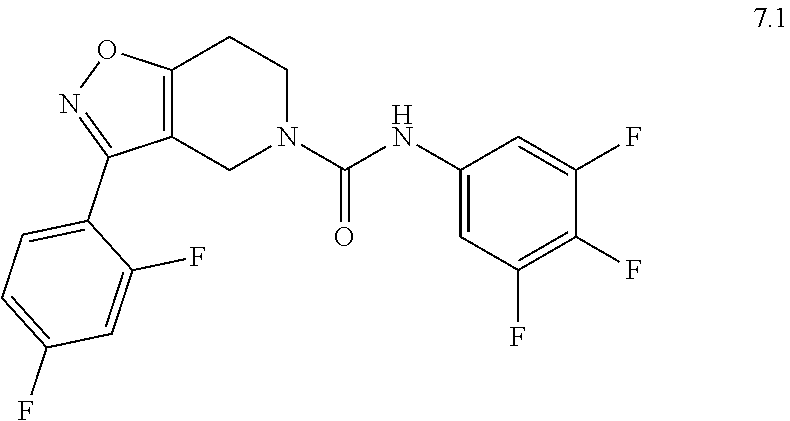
C12=C(CN(C(NC3=CC(F)=C(F)C(F)=C3)=O)CC1)C(C1=CC=C(F)C=C1F)=NO2
